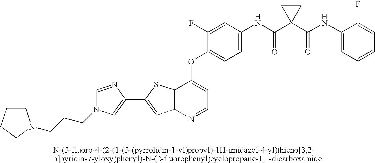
C12=C(N=CC=C1OC1=CC=C(NC(=O)C3(C(NC4=CC=CC=C4F)=O)CC3)C=C1F)C=C(C1=CN(CCCN3CCCC3)C=N1)S2
